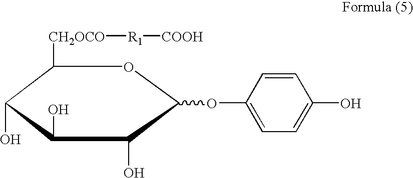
C1([CH2OCO][R1][COOH])C(O)C(O)C(O)C(OC2=CC=C(O)C=C2)O1
